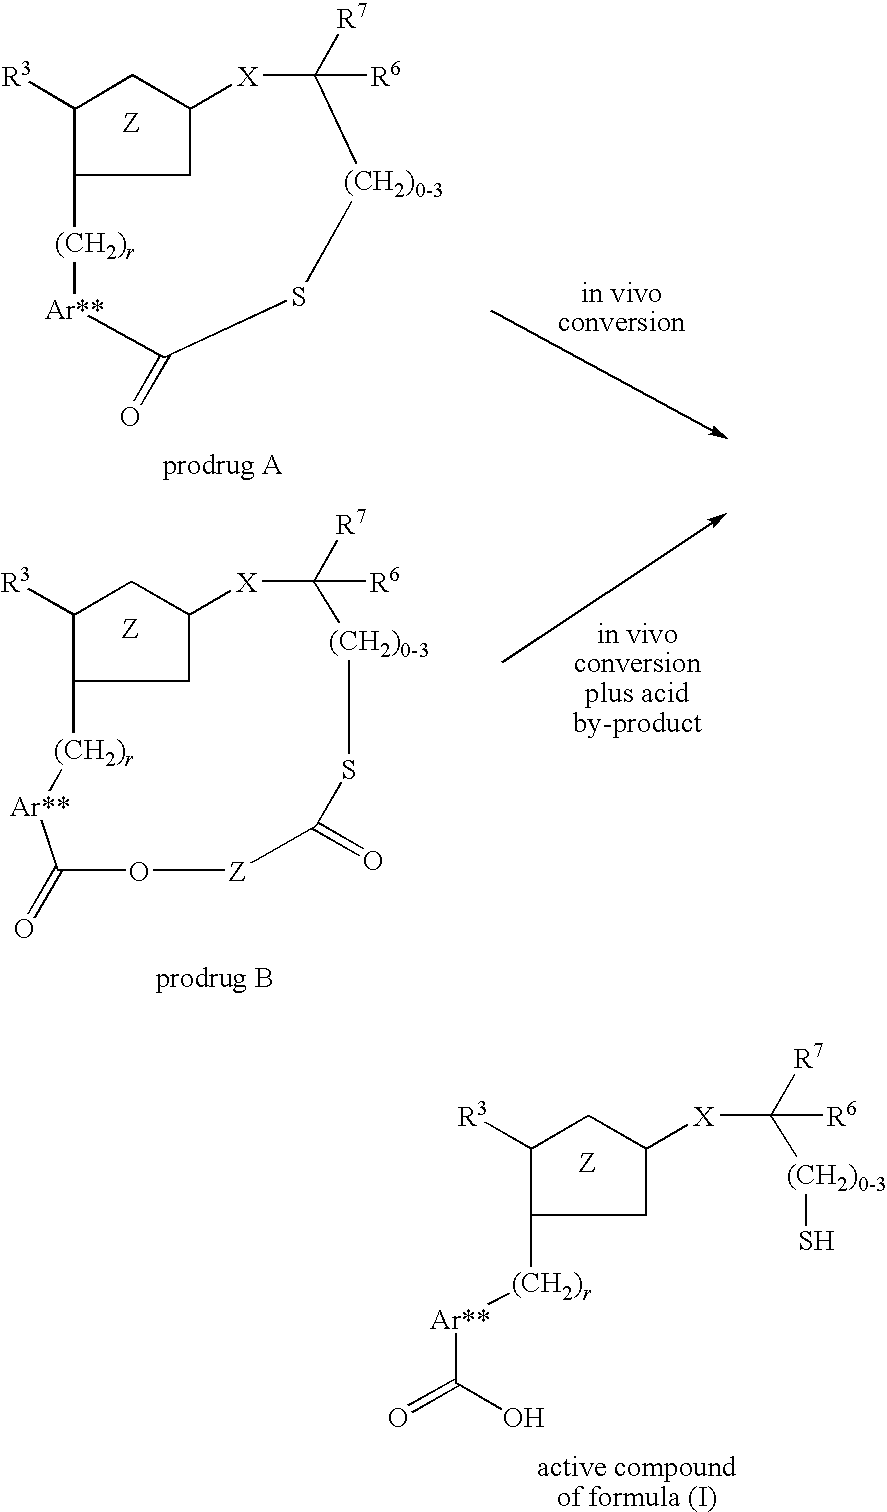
C1([R3])C2CC(C1)[X]C([R7])([R6])[(CH2)0-3]SC(=O)[Z]OC(=O)[Ar**][(CH2)r]2.C1([R3])C2CC(C1)[X]C([R7])([R6])[(CH2)0-3]SC(=O)[Ar**][(CH2)r]2.C1([R3])C([(CH2)r][Ar**]C(=O)O)CC([X]C([R7])([(CH2)0-3]S)[R6])C1
